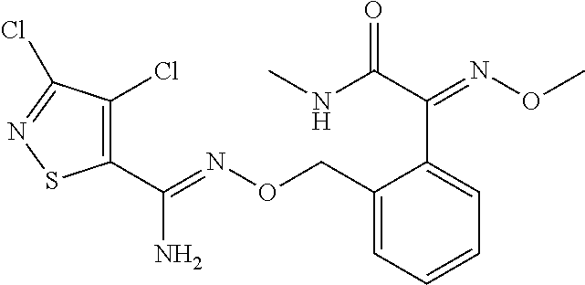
C1(C(=NOCC2=CC=CC=C2C(C(NC)=O)=NOC)N)=C(Cl)C(Cl)=NS1
